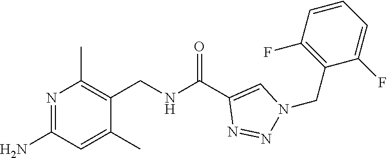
N1=C(N)C=C(C)C(CNC(C2=CN(CC3=C(F)C=CC=C3F)N=N2)=O)=C1C
